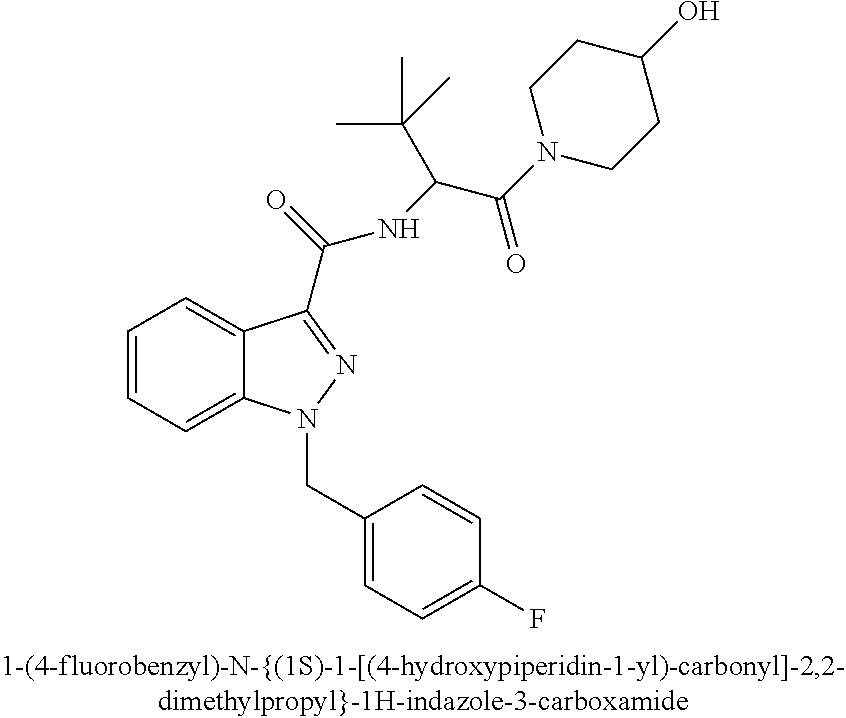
C1=CC=C2C(=C1)C(C(NC(C(C)(C)C)C(N1CCC(O)CC1)=O)=O)=NN2CC1=CC=C(F)C=C1
